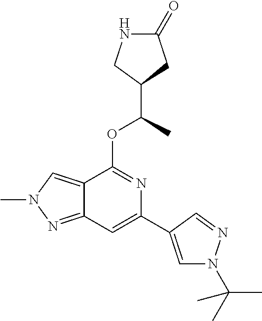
N1C(=O)CC(C(C)OC2=NC(C3=CN(C(C)(C)C)N=C3)=CC3=NN(C)C=C23)C1
